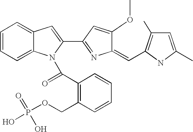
C1=CC=C2C(=C1)C=C(C1=NC(=CC3=C(C)C=C(C)N3)C(OC)=C1)N2C(C1=C(COP(O)(=O)O)C=CC=C1)=O
